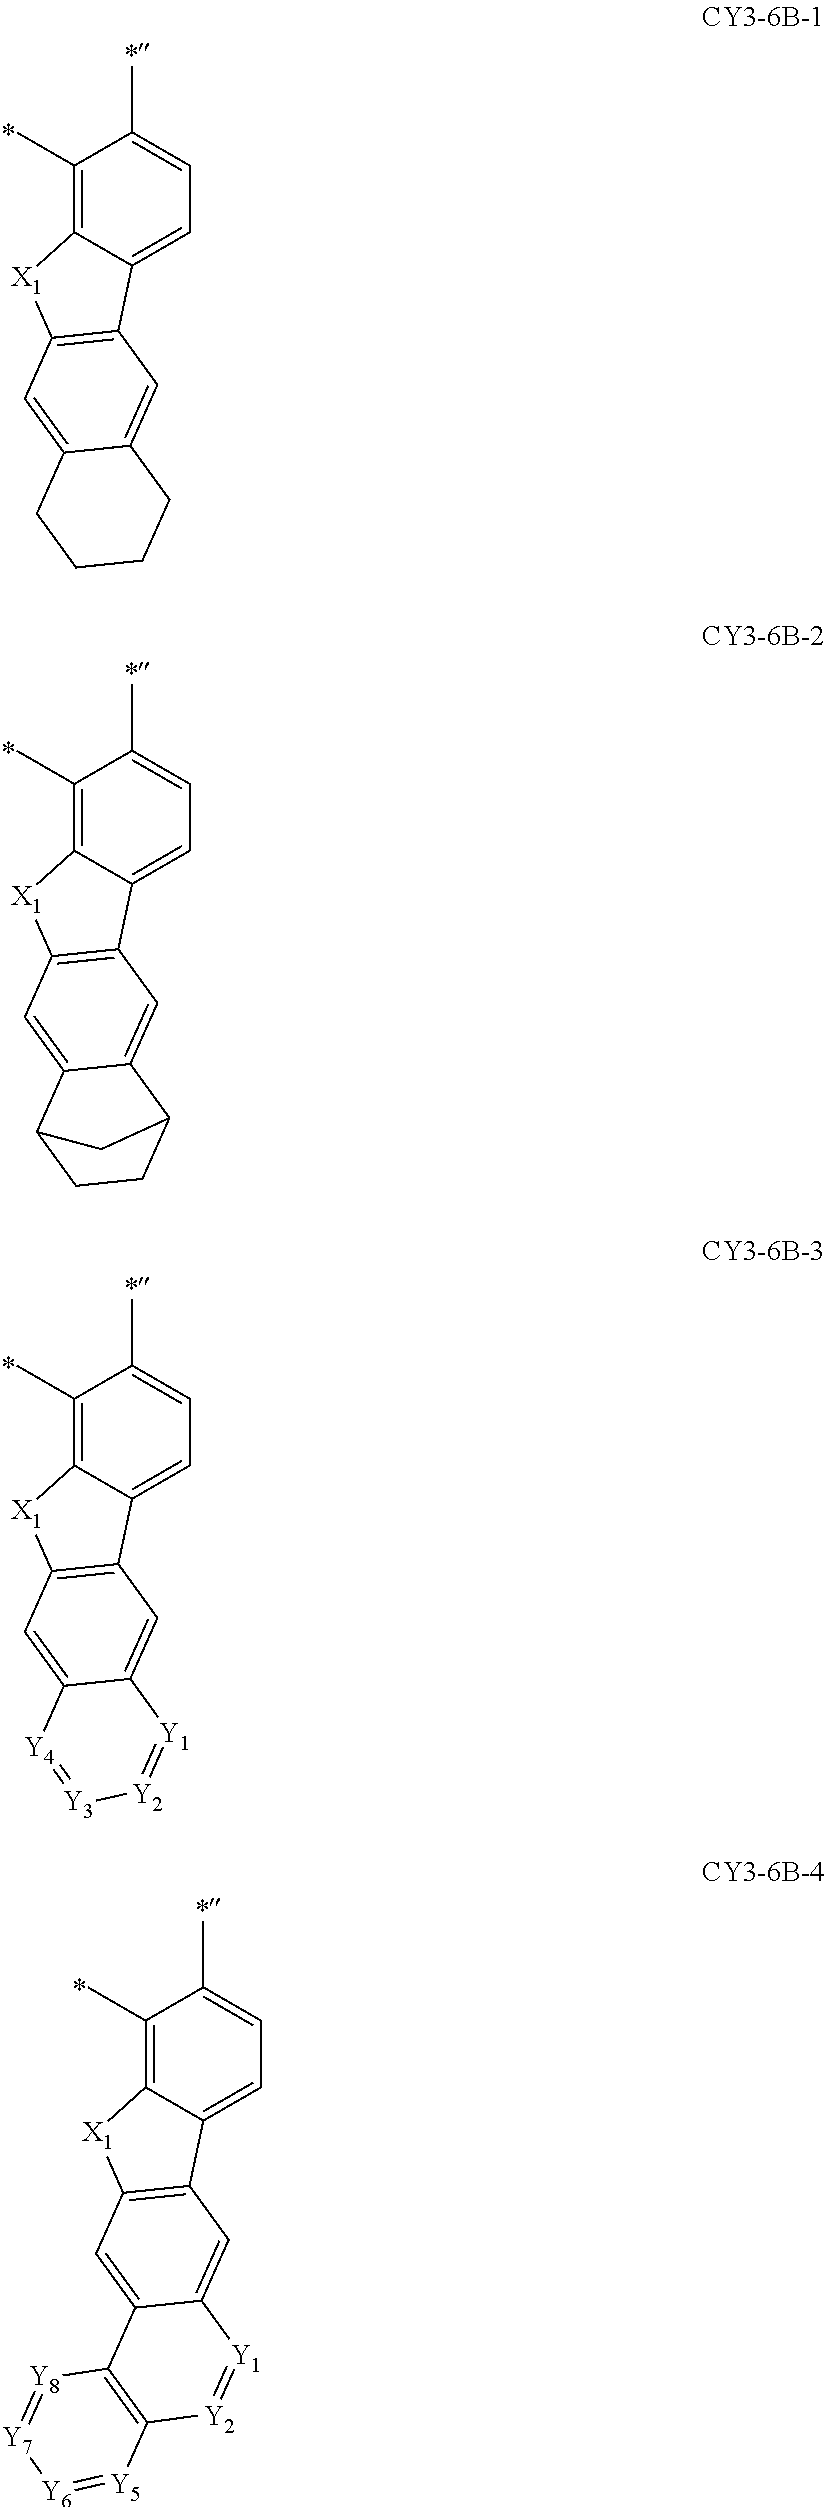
C1(C)=C2C(=CC=C1C)C1=C([X1]2)C=C2C(=C1)CCCC2.C1(C)=C2C(=CC=C1C)C1=C([X1]2)C=C2C(=C1)C1CCC2C1.C1(C)=C2C(=CC=C1C)C1=C([X1]2)C=C2C(=C1)[Y1]=[Y2][Y3]=[Y4]2.C1(C)=C2C(=CC=C1C)C1=C([X1]2)C=C2C(=C1)[Y1]=[Y2]C1=C2[Y8]=[Y7][Y6]=[Y5]1
